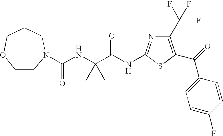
C1(C(F)(F)F)=C(C(=O)C2=CC=C(F)C=C2)SC(NC(C(NC(=O)N2CCOCCC2)(C)C)=O)=N1
